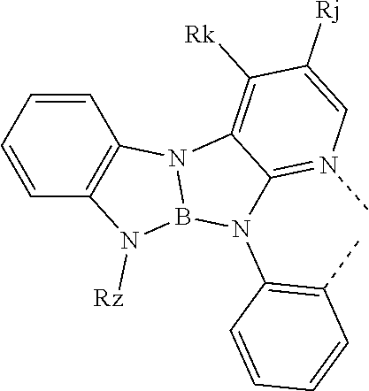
C1=CC=CC2=C1N([Rz])B1N2C2=C([Rk])C([Rj])=CN(C)=C2N1C1=C(C)C=CC=C1
